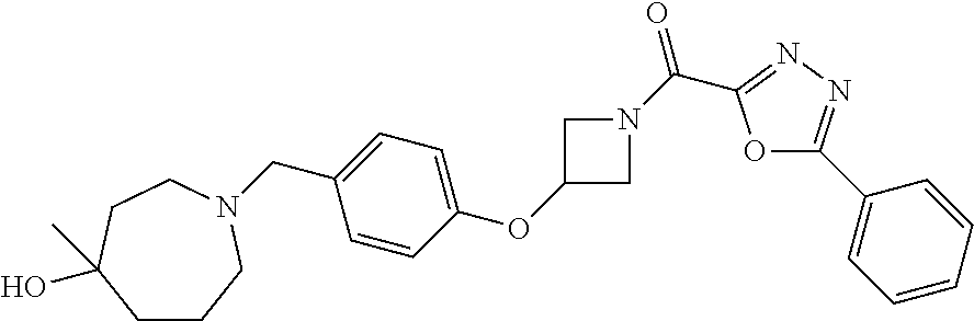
C(C1=CC=C(OC2CN(C(C3=NN=C(C4=CC=CC=C4)O3)=O)C2)C=C1)N1CCCC(O)(C)CC1
